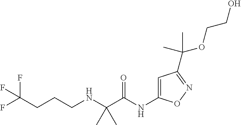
C(NCCCC(F)(F)F)(C(=O)NC1=CC(C(OCCO)(C)C)=NO1)(C)C
